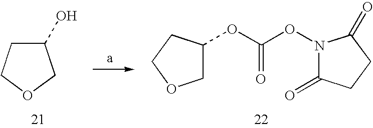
C1(O)CCOC1.N1(OC(OC2COCC2)=O)C(=O)CCC1=O
